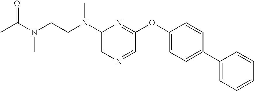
C1(N(CCN(C(C)=O)C)C)=CN=CC(OC2=CC=C(C3=CC=CC=C3)C=C2)=N1
